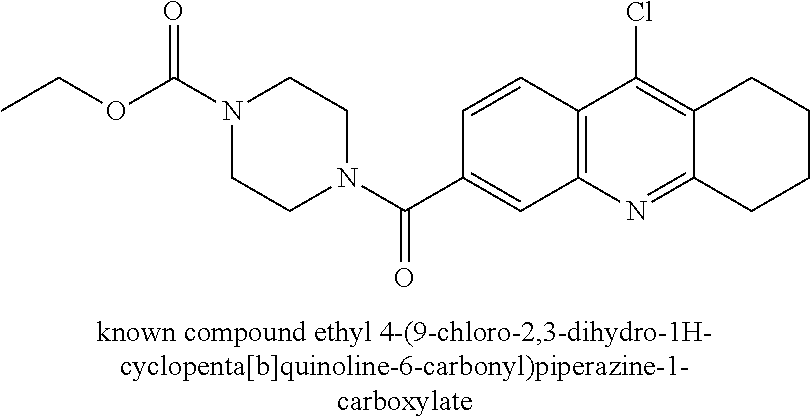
C(N1CCN(C(=O)C2=CC3=C(C(Cl)=C4C(=N3)CCCC4)C=C2)CC1)(=O)OCC
